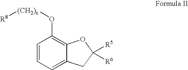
C1=CC=C2C(=C1O[(CH2)x][R8])OC([R5])([R6])C2
